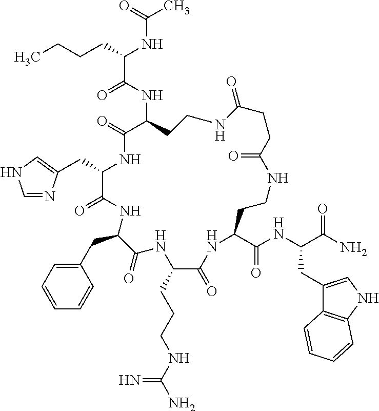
C(C1C(=O)NC(CC2=CC=CC=C2)C(=O)NC(CCCNC(N)=N)C(=O)NC(C(NC(C(N)=O)CC2=CNC3=C2C=CC=C3)=O)CCNC(=O)CCC(=O)NCCC(NC(C(CCCC)NC(C)=O)=O)C(=O)N1)C1=CNC=N1
